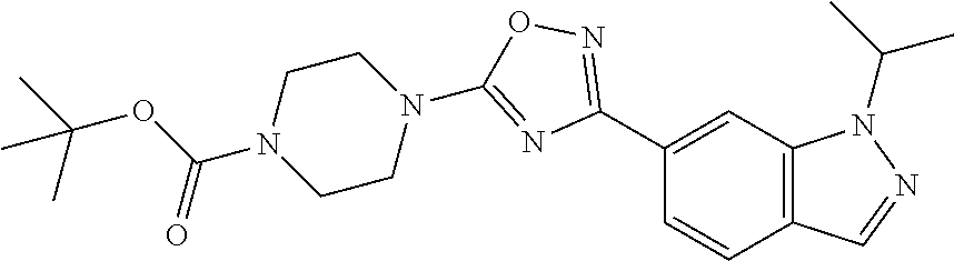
C1(C2=NOC(N3CCN(C(OC(C)(C)C)=O)CC3)=N2)=CC2=C(C=C1)C=NN2C(C)C
